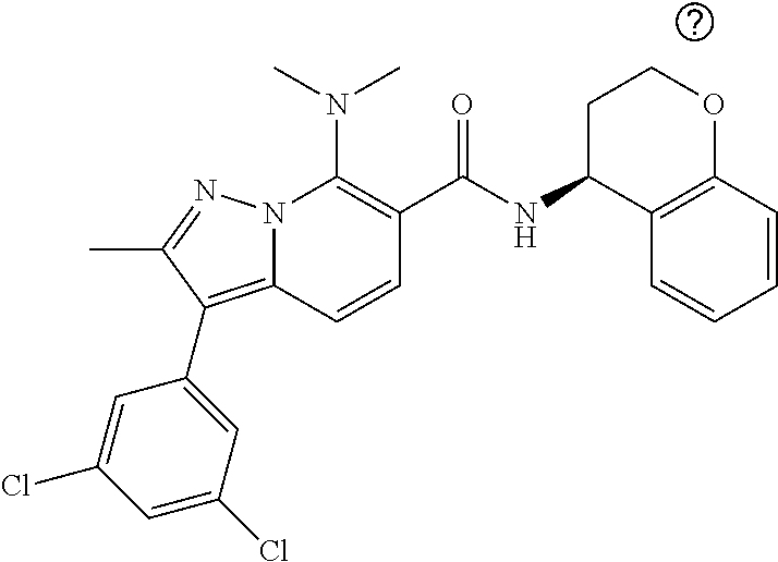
CN(C1=C(C(NC2CCOC3=C2C=CC=C3)=O)C=CC2=C(C3=CC(Cl)=CC(Cl)=C3)C(C)=NN12)C
